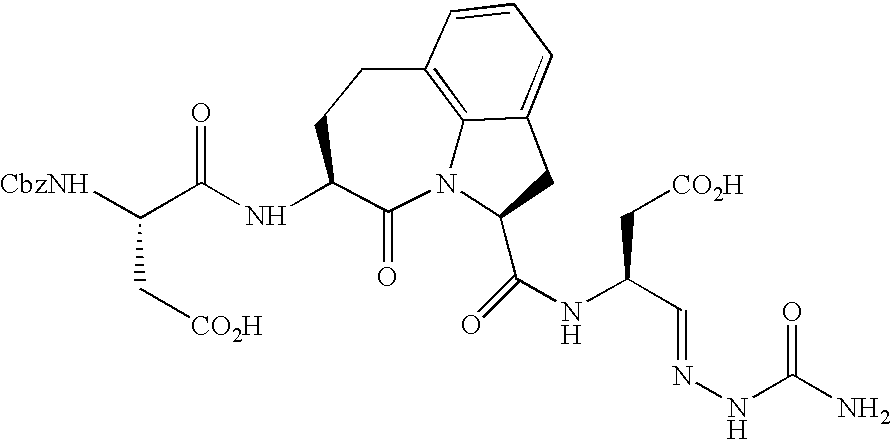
N12C3=C(CCC(NC(C([CbzNH])C[CO2H])=O)C1=O)C=CC=C3CC2C(NC(C=NNC(N)=O)C[CO2H])=O
